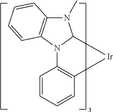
C12=C(C=CC=C1)[Ir]C1N(C)C3=C(N21)C=CC=C3
